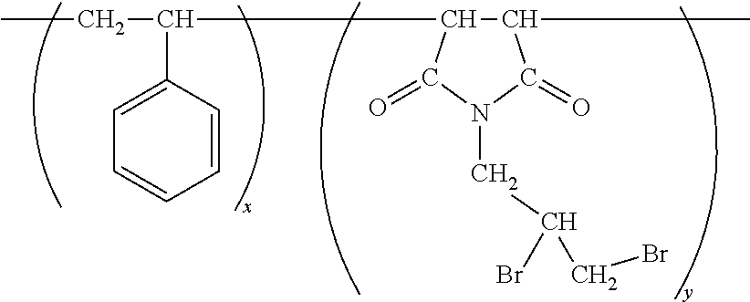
CCC(C1C(C)C(=O)N(CC(Br)CBr)C1=O)C1=CC=CC=C1
